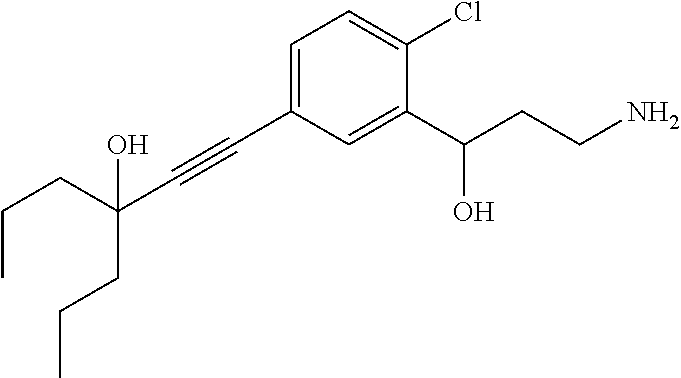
C1(C(CCN)O)=CC(C#CC(CCC)(CCC)O)=CC=C1Cl
